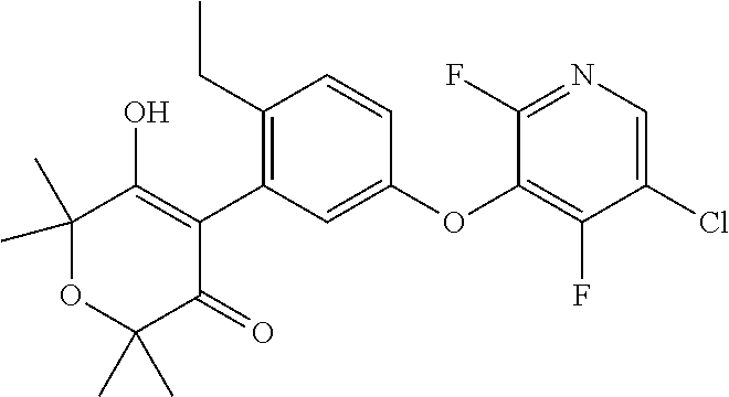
C1(C)(C)OC(C)(C)C(=O)C(C2=C(CC)C=CC(OC3=C(F)C(Cl)=CN=C3F)=C2)=C1O
